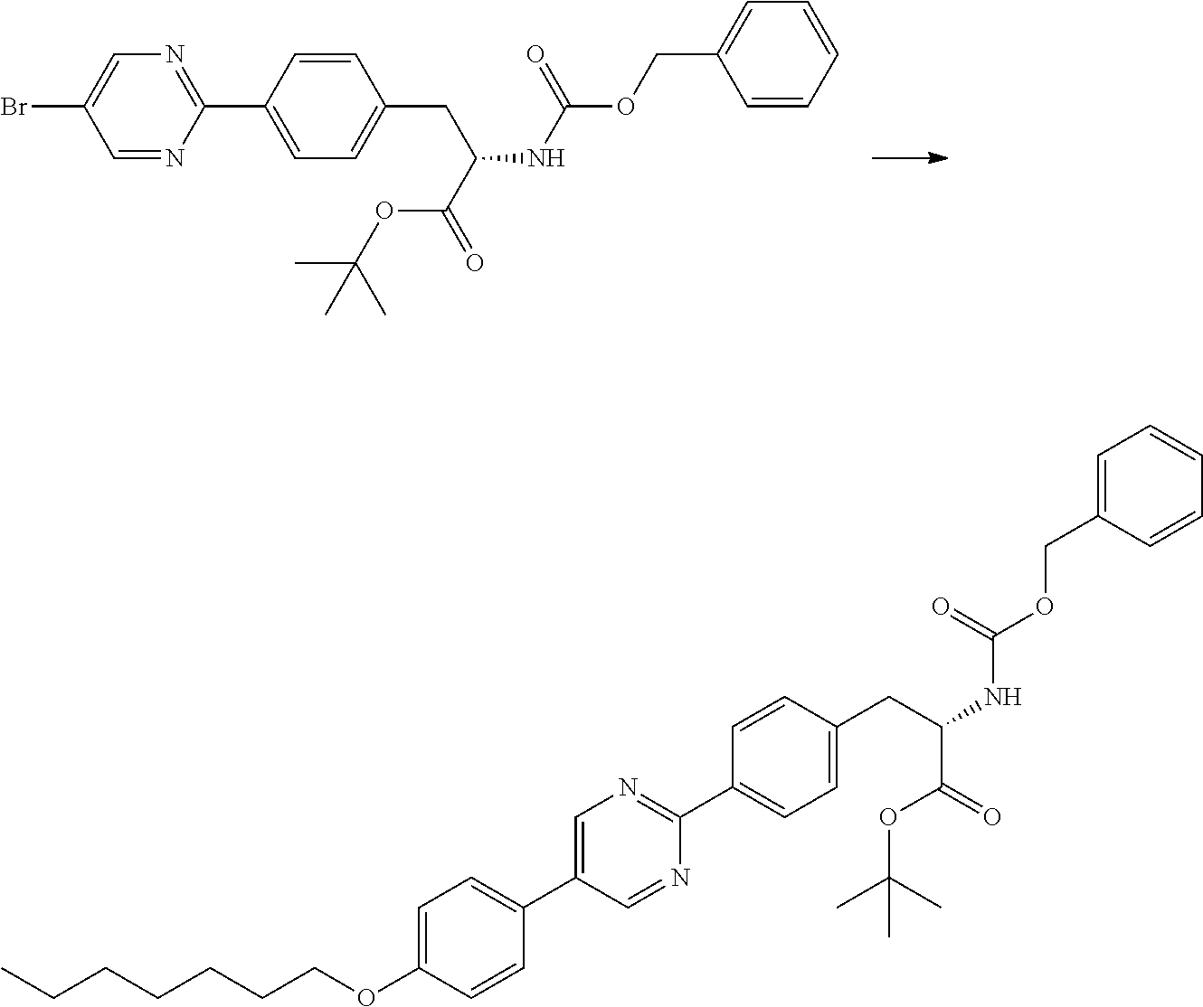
C1=CC(C2=NC=C(Br)C=N2)=CC=C1CC(NC(OCC1=CC=CC=C1)=O)C(=O)OC(C)(C)C.CCCCCCCOC1=CC=C(C2=CN=C(C3=CC=C(CC(C(OC(C)(C)C)=O)NC(OCC4=CC=CC=C4)=O)C=C3)N=C2)C=C1
